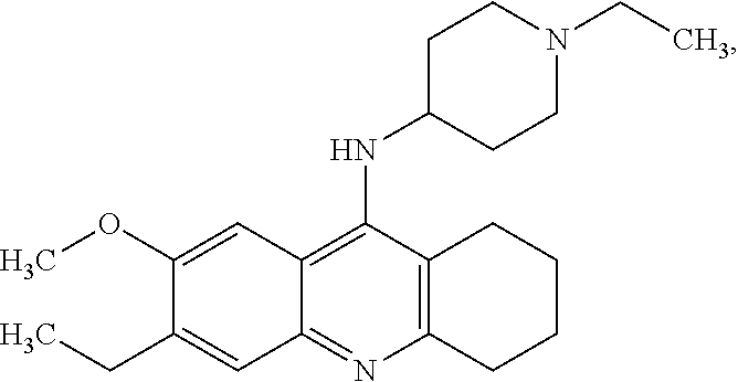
C12=C(N=C3C(=C1NC1CCN(CC)CC1)C=C(OC)C(CC)=C3)CCCC2
